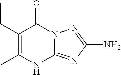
CC1=C(CC)C(=O)N2C(=NC(N)=N2)N1
